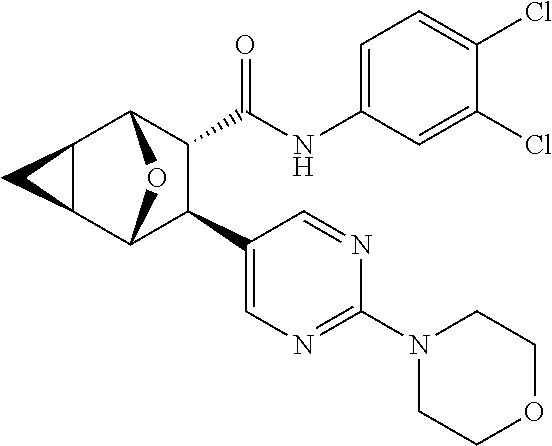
C1(NC(=O)C2C(C3=CN=C(N4CCOCC4)N=C3)C3OC2C2C3C2)=CC=C(Cl)C(Cl)=C1
